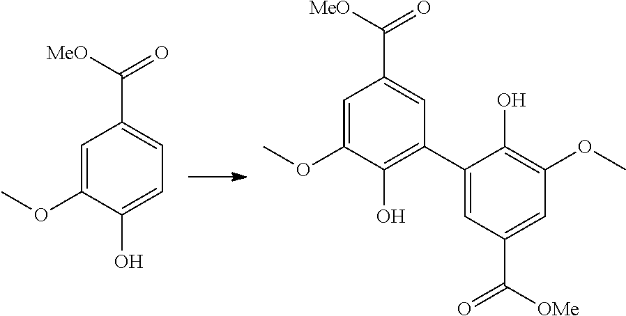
C1=C(OC)C(O)=CC=C1C(=O)[MeO].C1=C(OC)C(O)=C(C2=CC(C(=O)[OMe])=CC(OC)=C2O)C=C1C(=O)[MeO]
